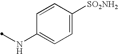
N(C1=CC=C([SO2NH2])C=C1)C
